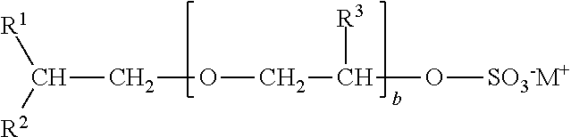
[R1]C([R2])COCC(O[SO3-M+])[R3]
